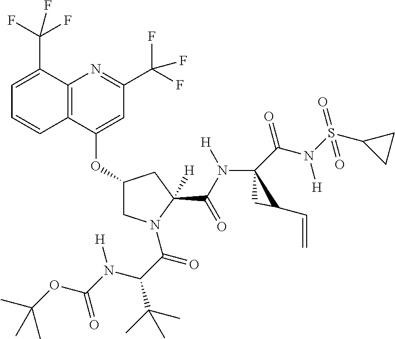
C12=C(C(OC3CN(C(=O)C(N([H])C(OC(C)(C)C)=O)C(C)(C)C)C([H])(C(=O)N(C4(C(=O)N([H])S(=O)(C5CC5)=O)CC4C=C)[H])C3)=CC(C(F)(F)F)=N1)C=CC=C2C(F)(F)F
